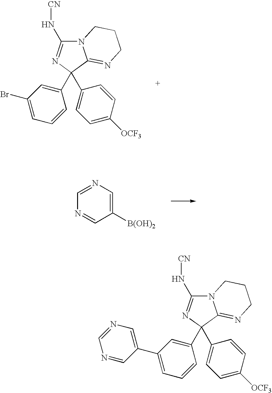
N12C(N[CN])=NC(C3=CC=C([OCF3])C=C3)(C3=CC(Br)=CC=C3)C1=NCCC2.C1=NC=C([B(OH)2])C=N1.N12C(N[CN])=NC(C3=CC=C([OCF3])C=C3)(C3=CC(C4=CN=CN=C4)=CC=C3)C1=NCCC2
